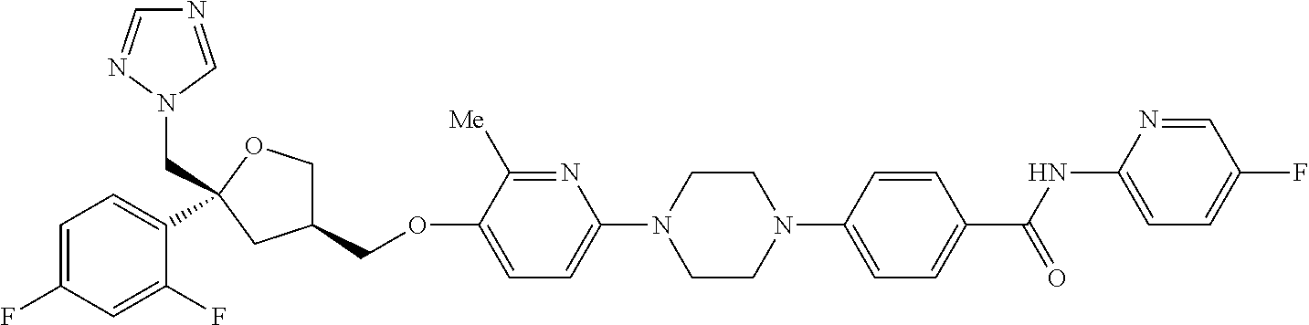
C1=C(F)C=C(F)C(C2(CN3N=CN=C3)OCC(COC3=CC=C(N4CCN(C5=CC=C(C(NC6=CC=C(F)C=N6)=O)C=C5)CC4)N=C3[Me])C2)=C1
